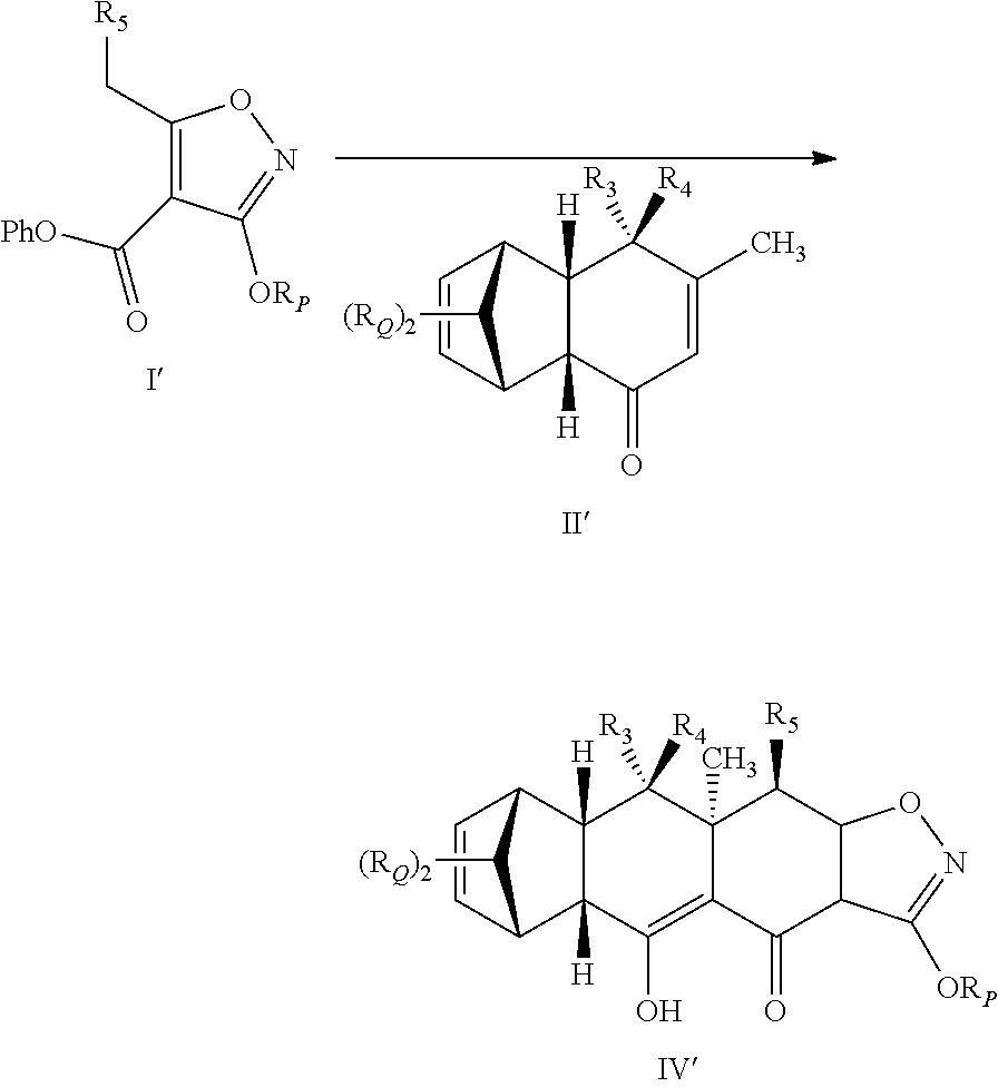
C1=CC2C3([H])C([H])(C1C2[(RQ)2])C([R3])([R4])C1(C)C(=C3O)C(=O)C2C(C1[R5])ON=C2[ORP].C1(C[R5])=C(C(=O)[PhO])C([ORP])=NO1.C1=CC2C3([H])C([H])(C1C2[(RQ)2])C([R3])([R4])C(C)=CC3=O
